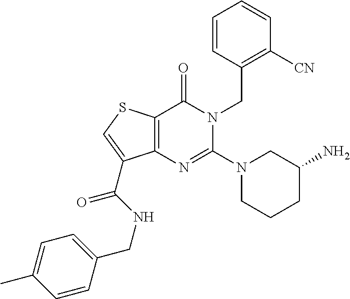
C12=C(SC=C1C(NCC1=CC=C(C)C=C1)=O)C(=O)N(CC1=C([CN])C=CC=C1)C(N1CCCC(N)C1)=N2
